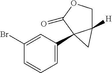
C1(Br)=CC(C23C([H])(COC2=O)C3)=CC=C1
